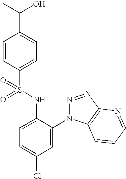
C1=CC(S(=O)(NC2=CC=C(Cl)C=C2N2N=NC3=C2C=CC=N3)=O)=CC=C1C(C)O
